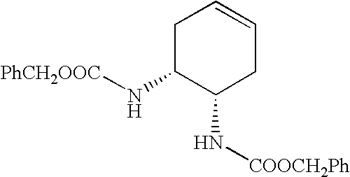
N(C1CC=CCC1N[PhCH2OOC])[COOCH2Ph]
